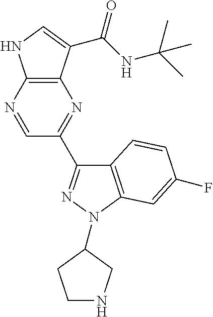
C12=C(C(C(NC(C)(C)C)=O)=CN1)N=C(C1=NN(C3CNCC3)C3=C1C=CC(F)=C3)C=N2
